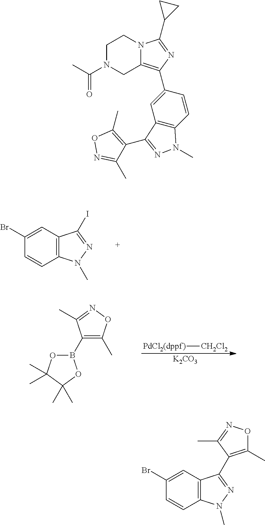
[PdCl2(dppf)][CH2Cl2].[K2CO3].B1(C2=C(C)ON=C2C)OC(C)(C)C(C)(C)O1.C1(Br)=CC2=C(C=C1)N(C)N=C2I.C1(C)=C(C2=NN(C)C3=C2C=C(Br)C=C3)C(C)=NO1.C1N(C(C)=O)CC2=C(C3=CC4=C(C=C3)N(C)N=C4C3=C(C)ON=C3C)N=C(C3CC3)N2C1
